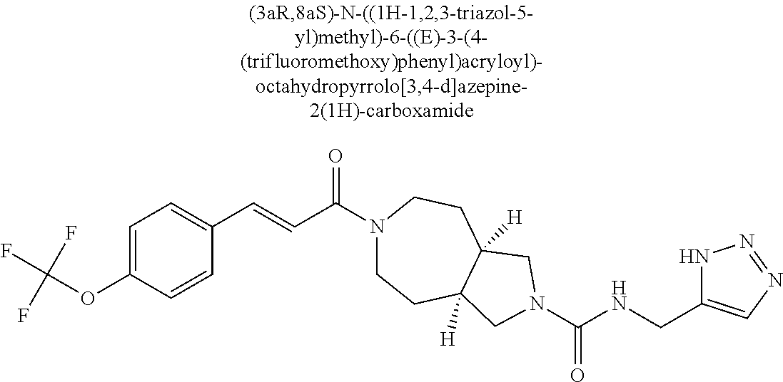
C1=CC(OC(F)(F)F)=CC=C1C=CC(N1CCC2([H])C([H])(CC1)CN(C(=O)NCC1=CN=NN1)C2)=O
